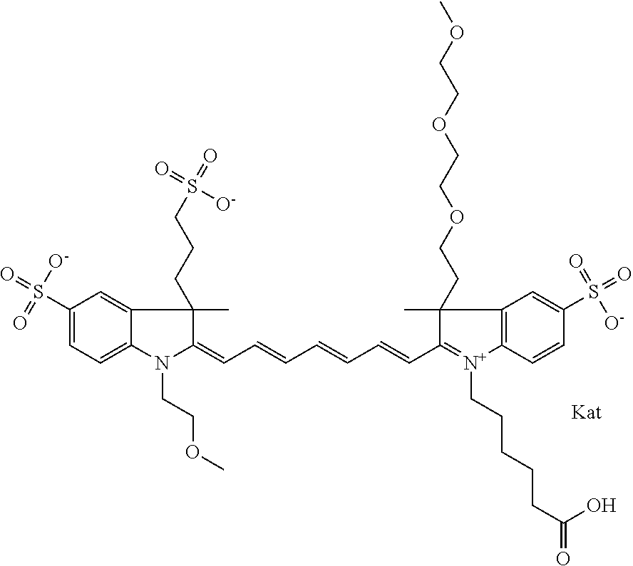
N1(CCOC)C(=CC=CC=CC=CC2=[N+](CCCCCC(=O)O)C3=C(C2(C)CCOCCOCCOC)C=C(S(=O)(=O)[O-])C=C3)C(C)(CCCS(=O)([O-])=O)C2=CC(S(=O)(=O)[O-])=CC=C12
